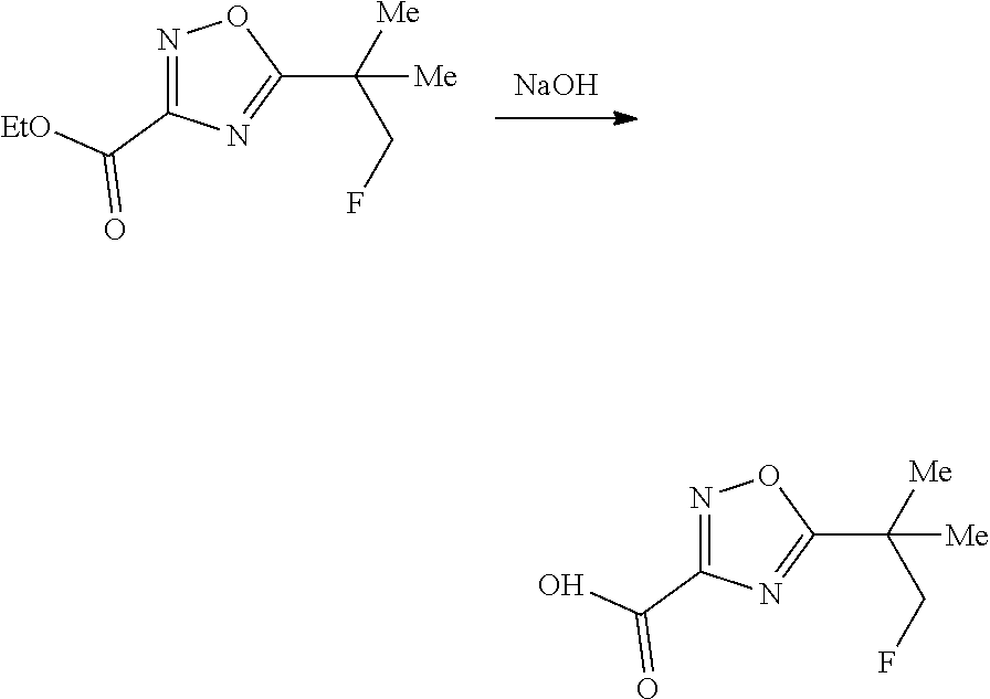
[NaOH].N1=C(C([EtO])=O)N=C(C([Me])(CF)[Me])O1.N1=C(C(O)=O)N=C(C([Me])(CF)[Me])O1
